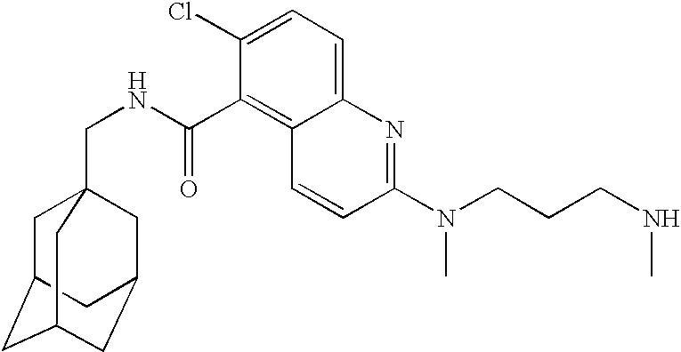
C1C2CC3CC(CC1(CNC(C1=C4C(=CC=C1Cl)N=C(N(CCCNC)C)C=C4)=O)C3)C2
